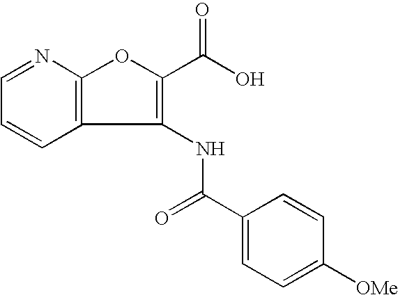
C1=CC=NC2=C1C(NC(C1=CC=C([OMe])C=C1)=O)=C(C(O)=O)O2
